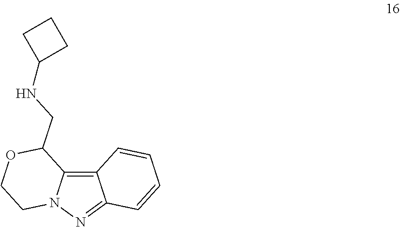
C12=C3C(=NN1CCOC2CNC1CCC1)C=CC=C3
